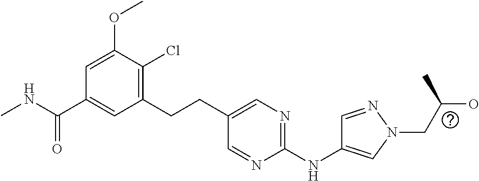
CNC(C1=CC(CCC2=CN=C(NC3=CN(CC(O)C)N=C3)N=C2)=C(Cl)C(OC)=C1)=O
